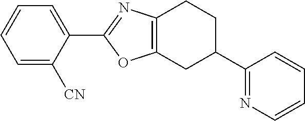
C1=C([CN])C(C2=NC3=C(CC(C4=NC=CC=C4)CC3)O2)=CC=C1
